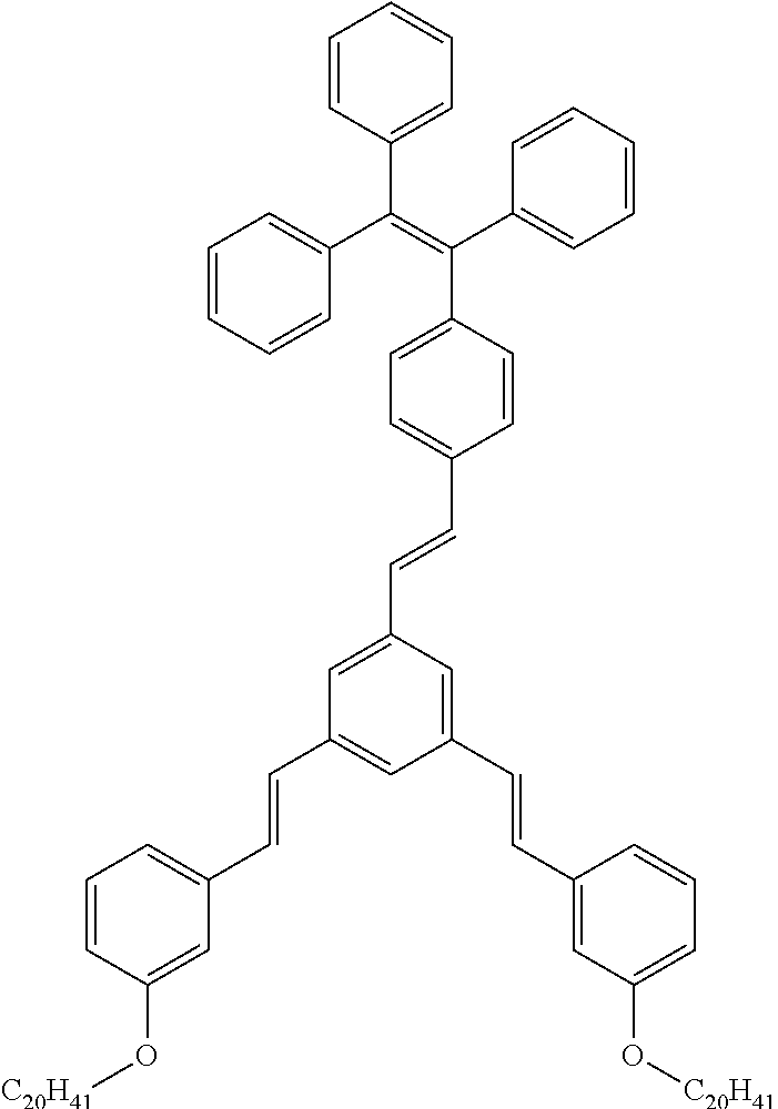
C1=CC(O[C20H41])=CC(C=CC2=CC(C=CC3=CC(O[C20H41])=CC=C3)=CC(C=CC3=CC=C(C(C4=CC=CC=C4)=C(C4=CC=CC=C4)C4=CC=CC=C4)C=C3)=C2)=C1
